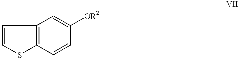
C1=CSC2=C1C=C([OR2])C=C2
